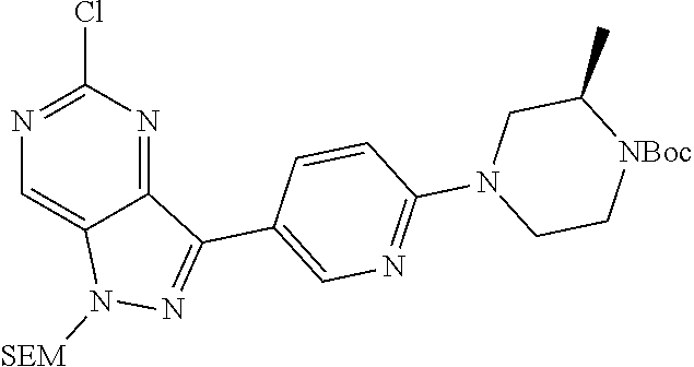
N1([SEM])N=C(C2=CN=C(N3CC(C)[NBoc]CC3)C=C2)C2=NC(Cl)=NC=C12
